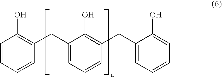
C1=CC=CC(CC2=CC=CC(CC3=CC=CC=C3O)=C2O)=C1O
